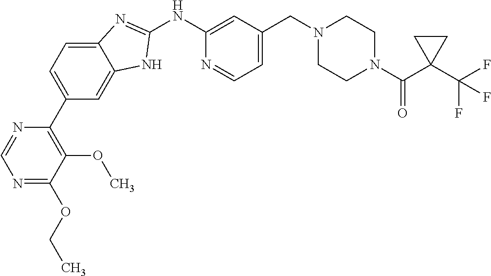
C1(C2=CC=C3C(=C2)NC(NC2=CC(CN4CCN(C(C5(C(F)(F)F)CC5)=O)CC4)=CC=N2)=N3)=C(OC)C(OCC)=NC=N1
